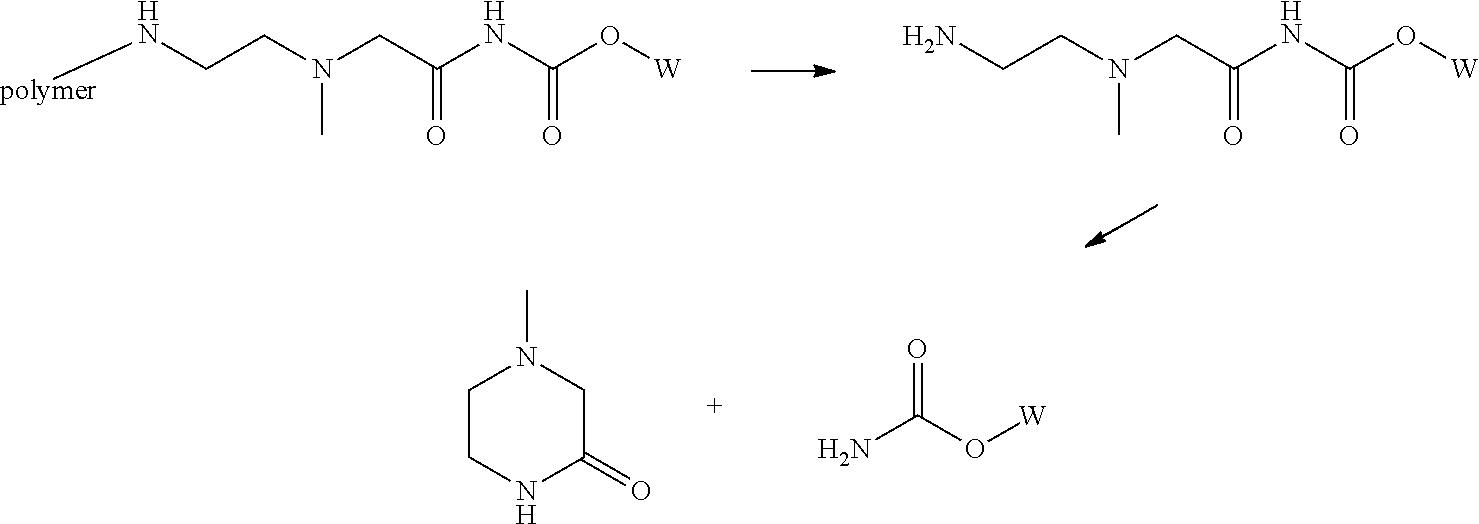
[polymer]NCCN(CC(NC(O[W])=O)=O)C.NCCN(CC(NC(O[W])=O)=O)C.NC(O[W])=O.C1CNC(=O)CN1C
